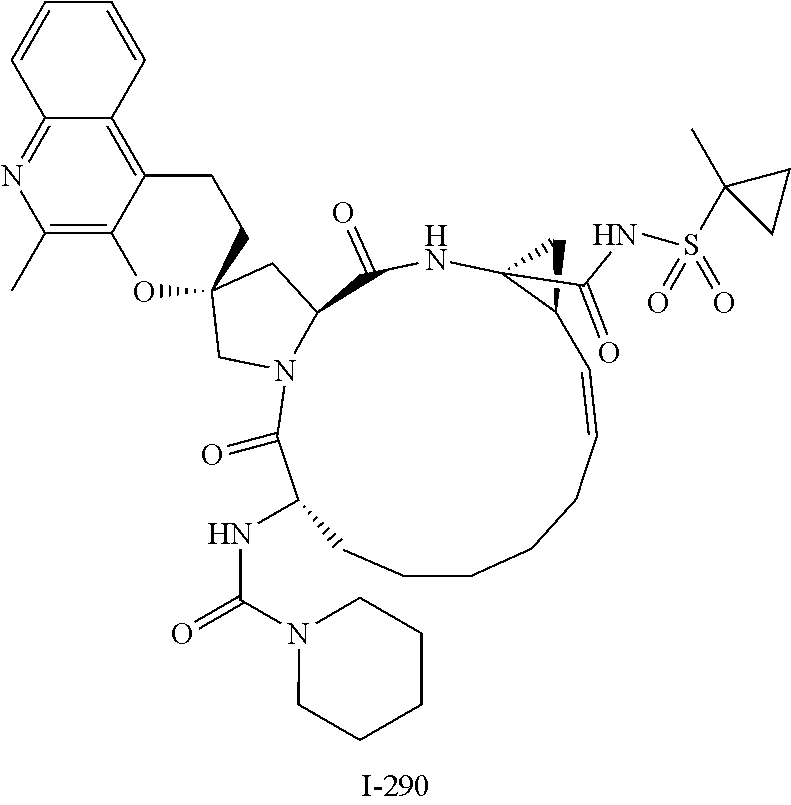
C1CCCC=CC2C(C(NS(C3(C)CC3)(=O)=O)=O)(NC(=O)C3N(C(=O)C(NC(=O)N4CCCCC4)C1)CC1(C3)CCC3=C4C(=NC(C)=C3O1)C=CC=C4)C2
